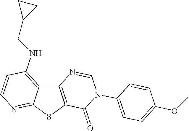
C12=C(SC3=NC=CC(NCC4CC4)=C13)C(=O)N(C1=CC=C(OC)C=C1)C=N2
